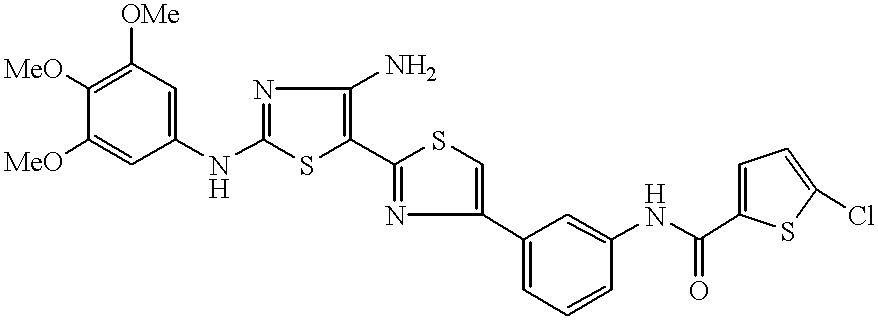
[MeO]C1=C([OMe])C=C(NC2=NC(N)=C(C3=NC(C4=CC=CC(NC(=O)C5=CC=C(Cl)S5)=C4)=CS3)S2)C=C1[MeO]
